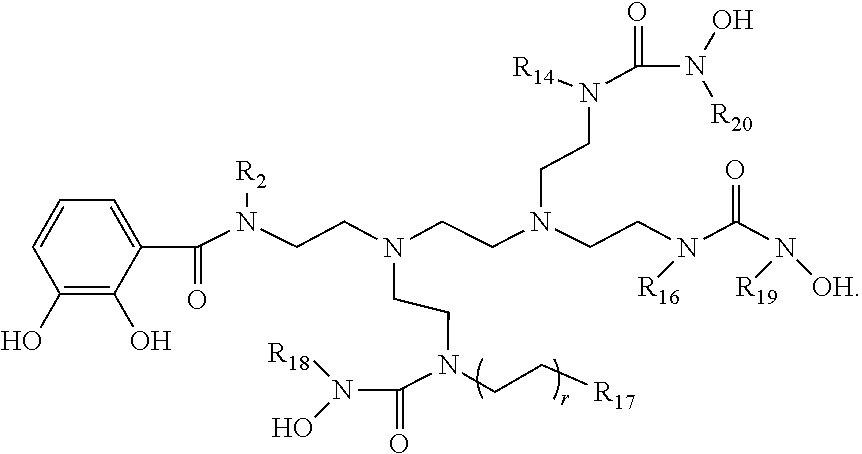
[R18]N(C(N(CCN(CCN(CCN([R14])C(N(O)[R20])=O)CCN([R16])C(N([R19])[OH])=O)CCN([R2])C(C1=CC=CC(O)=C1O)=O)CC[R17])=O)O
